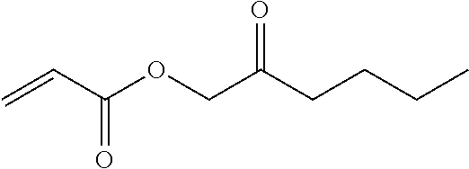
C=CC(OCC(CCCC)=O)=O
